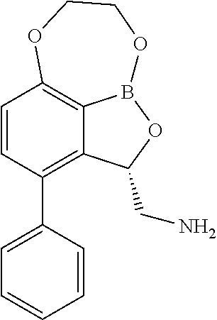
C12=C(C3=CC=CC=C3)C=CC3=C1B(OC2CN)OCCO3
